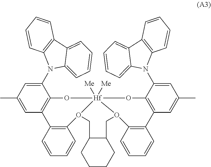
C1(N2C3=C(C=CC=C3)C3=CC=CC=C23)=CC(C)=CC2=C1O[Hf]13([Me])([Me])O(C4=C2C=CC=C4)CC2C(CCCC2)CO1C1=C(C2=C(C(N4C5=C(C=CC=C5)C5=CC=CC=C45)=CC(C)=C2)O3)C=CC=C1
